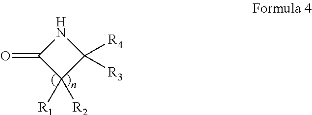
O=C1C([R1])([R2])C([R4])([R3])N1
